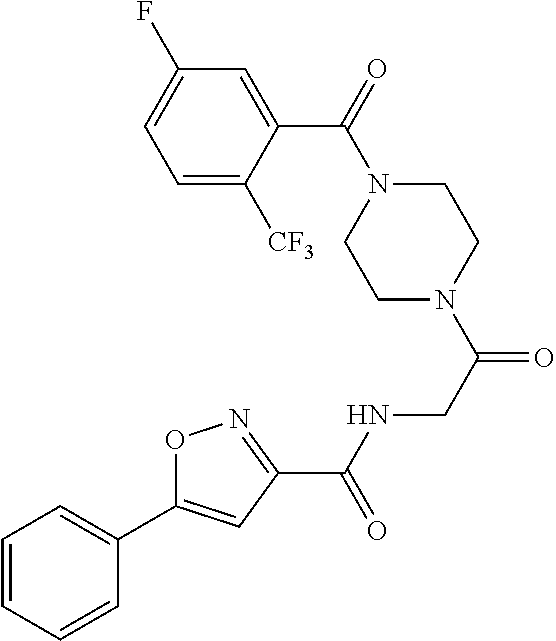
C1=C([CF3])C(C(=O)N2CCN(C(CNC(=O)C3=NOC(C4=CC=CC=C4)=C3)=O)CC2)=CC(F)=C1
